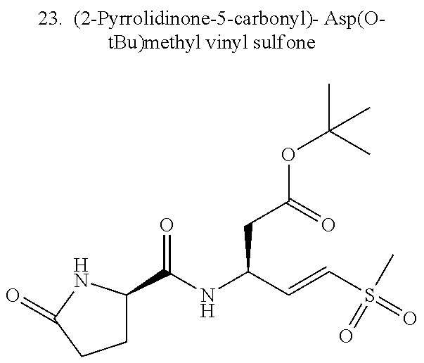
C1C(C(NC(C=CS(C)(=O)=O)CC(OC(C)(C)C)=O)=O)NC(=O)C1
